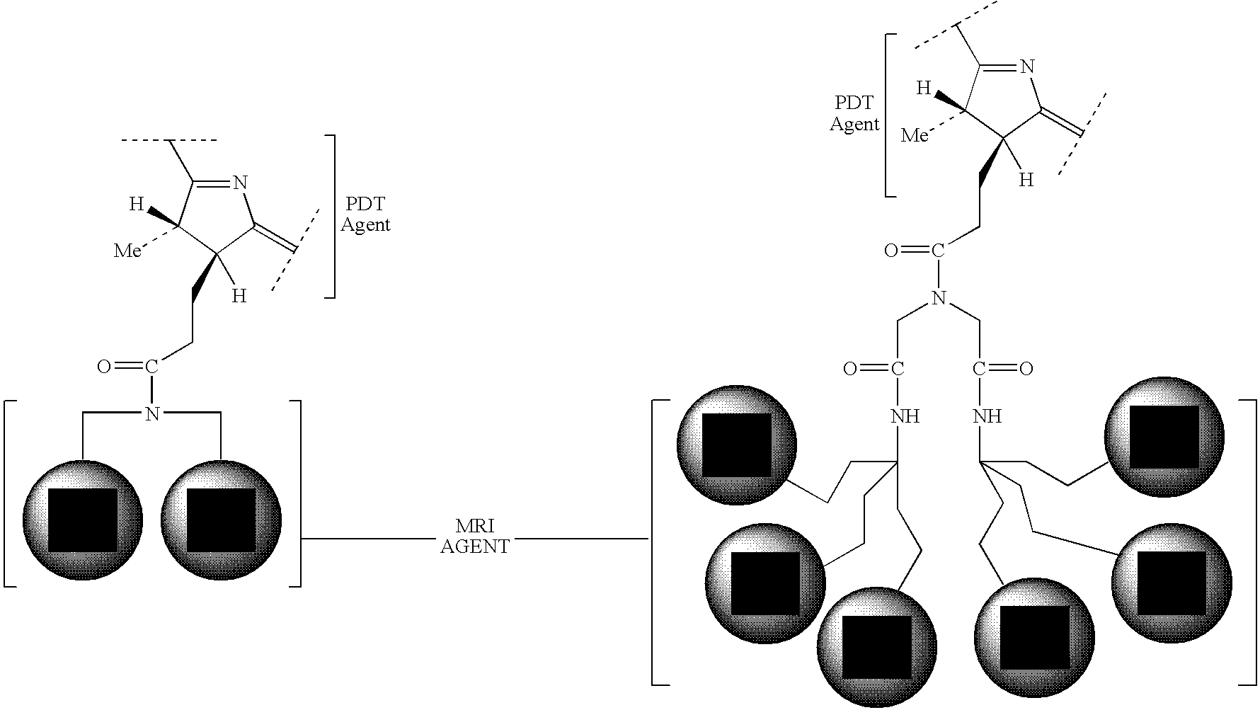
N(C(=O)CCC1([H])C(=C(C)C)N=C(C(C)C)C1([Me])[H])(CC)CC.C(N(CC(=O)NC(CCC)(CCC)CCC)CC(=O)NC(CCC)(CCC)CCC)(=O)CCC1([H])C(=C(C)C)N=C(C(C)C)C1([Me])[H]
